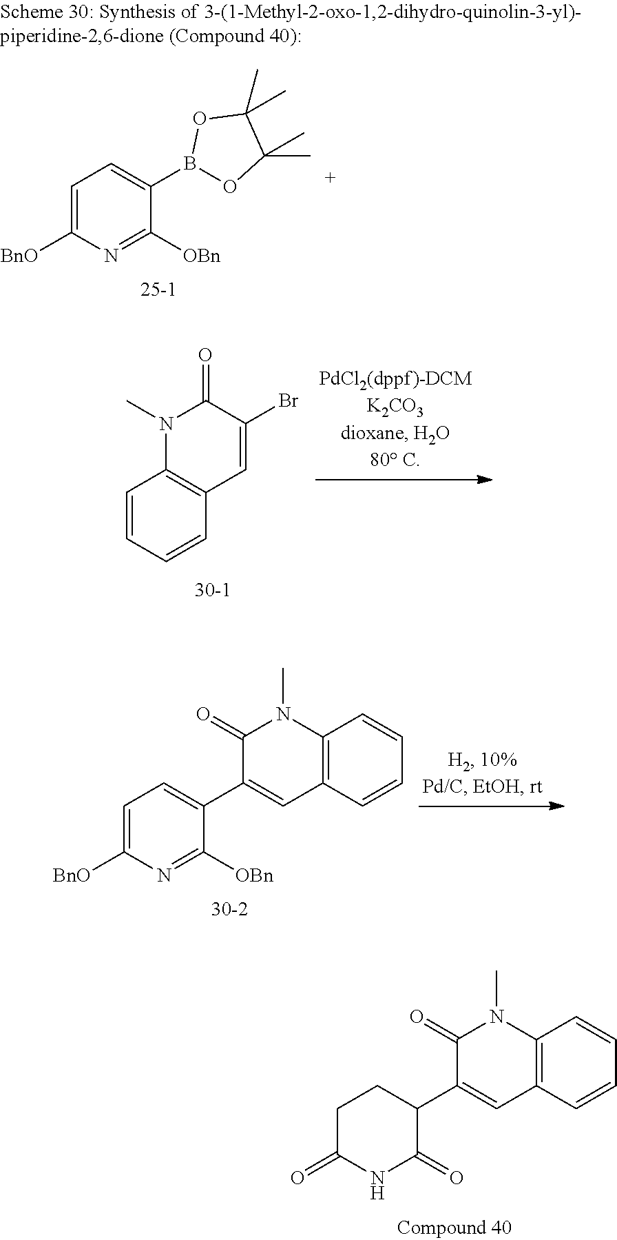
C1=C([BnO])N=C([OBn])C(B2OC(C)(C)C(C)(C)O2)=C1.C1=CC=CC2=C1N(C)C(=O)C(Br)=C2.C1=C([BnO])N=C([OBn])C(C2=CC3=C(C=CC=C3)N(C)C2=O)=C1.C1C(=O)NC(=O)C(C2=CC3=C(C=CC=C3)N(C)C2=O)C1
